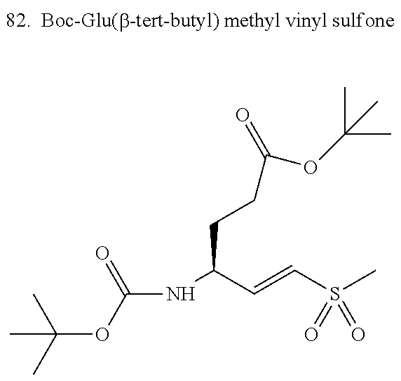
O(C(C)(C)C)C(NC(C=CS(C)(=O)=O)CCC(OC(C)(C)C)=O)=O
